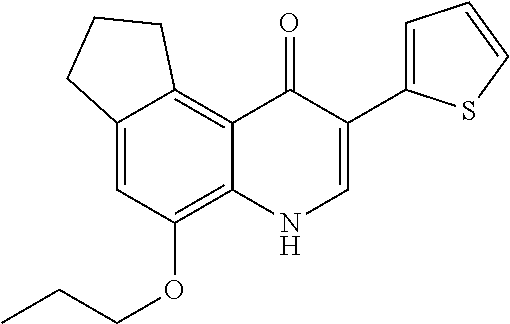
C12=CC(OCCC)=C3C(=C1CCC2)C(=O)C(C1=CC=CS1)=CN3
